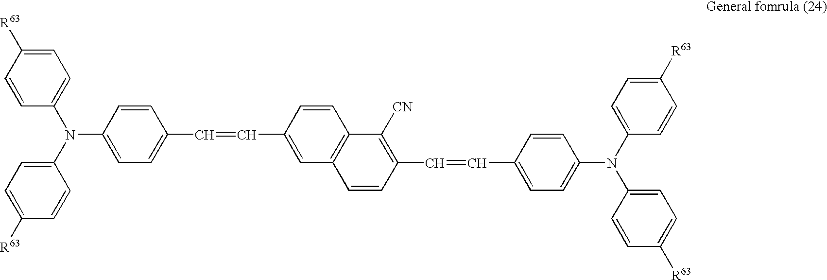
C1(N(C2=CC=C(C=CC3=CC4=C(C=C3)C([CN])=C(C=CC3=CC=C(N(C5=CC=C([R63])C=C5)C5=CC=C([R63])C=C5)C=C3)C=C4)C=C2)C2=CC=C([R63])C=C2)=CC=C([R63])C=C1
